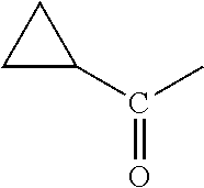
C1(C(C)=O)CC1
